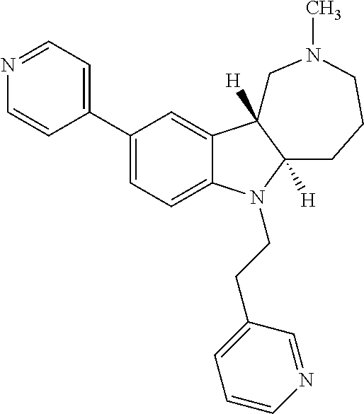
C1(C2=CC=NC=C2)=CC=C2C(=C1)C1([H])C([H])(CCCN(C)C1)N2CCC1=CC=CN=C1
